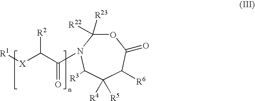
[R1][X]C(C(=O)N1C([R23])([R22])OC(=O)C([R6])C([R4])([R5])C1[R3])[R2]
